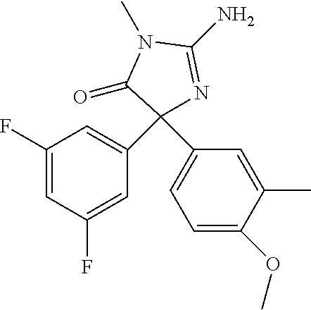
C1(F)=CC(F)=CC(C2(C3=CC=C(OC)C(C)=C3)N=C(N)N(C)C2=O)=C1
